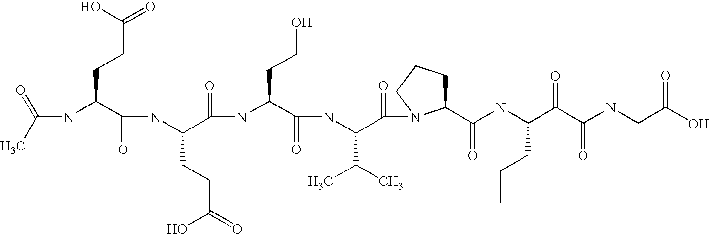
C(=O)(NC(C(NC(C(NC(C(NC(C(=O)N1C(C(=O)NC(C(C(NCC(O)=O)=O)=O)CCC)CCC1)C(C)C)=O)CCO)=O)CCC(O)=O)=O)CCC(=O)O)C
